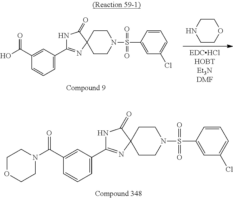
C1(C2=NC3(C(=O)N2)CCN(S(C2=CC(Cl)=CC=C2)(=O)=O)CC3)=CC=CC(C(=O)N2CCOCC2)=C1.C1COCCN1.[EDCHClHOBTEt3NDMF].C1(C2=NC3(C(=O)N2)CCN(S(C2=CC(Cl)=CC=C2)(=O)=O)CC3)=CC=CC(C(O)=O)=C1
